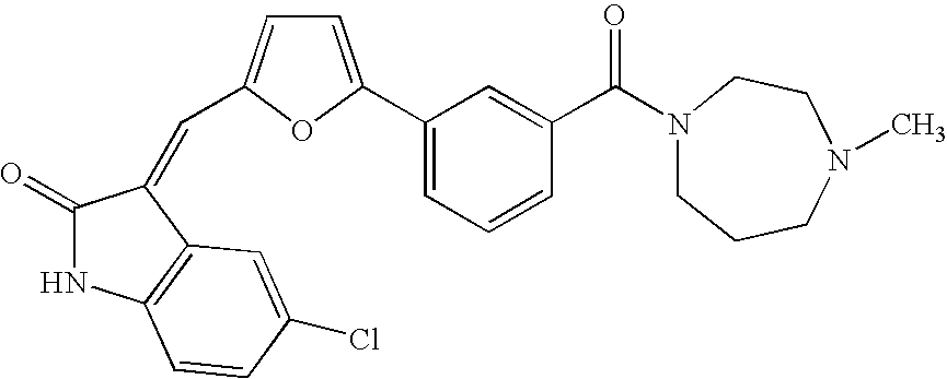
C1(=O)NC2=C(C1=CC1=CC=C(C3=CC=CC(C(N4CCCN(C)CC4)=O)=C3)O1)C=C(Cl)C=C2
